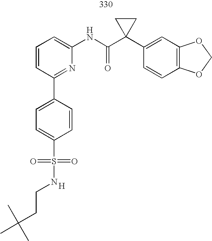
C1=CC=C(NC(C2(C3=CC4=C(C=C3)OCO4)CC2)=O)N=C1C1=CC=C(S(=O)(=O)NCCC(C)(C)C)C=C1.[H]
